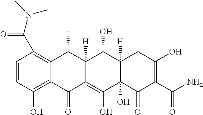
C1=CC(O)=C2C(=C1C(=O)N(C)C)C(C)C1([H])C(=C(O)C3(O)C([H])(C1O)CC(O)=C(C(N)=O)C3=O)C2=O
